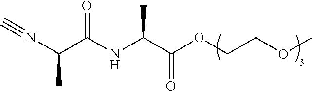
N(C(C(NC(C(OCCOC)=O)C)=O)C)#C
